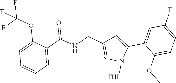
C1=C(C(NCC2=NN([THP])C(C3=CC(F)=CC=C3OC)=C2)=O)C(OC(F)(F)F)=CC=C1
